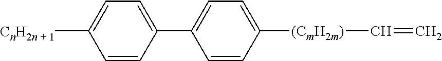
C1=CC(C2=CC=C([(CmH2m)]C=C)C=C2)=CC=C1[CnH2n + 1]
